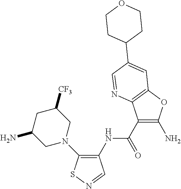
C1(NC(C2=C(N)OC3=C2N=CC(C2CCOCC2)=C3)=O)=C(N2CC([CF3])CC(N)C2)SN=C1
